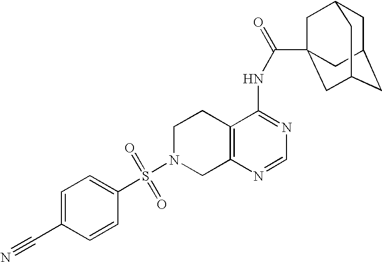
C1N(S(=O)(=O)C2=CC=C(C#N)C=C2)CC2=C(C1)C(NC(=O)C13CC4CC(CC(C1)C4)C3)=NC=N2
